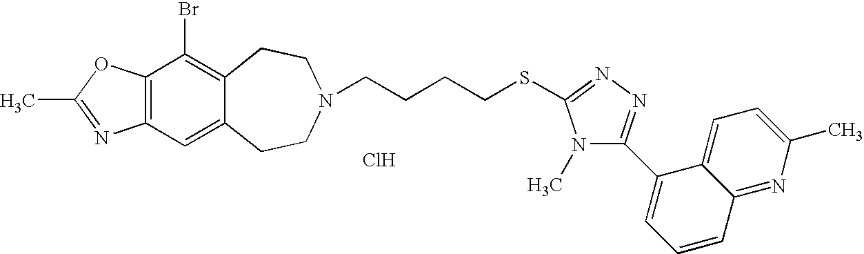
Cl.CC1=NC2=C(O1)C(Br)=C1C(=C2)CCN(CCCCSC2=NN=C(C3=CC=CC4=NC(C)=CC=C43)N2C)CC1
